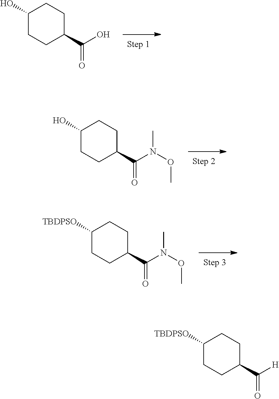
C1(O)CCC(C(O)=O)CC1.C1(O)CCC(C(N(OC)C)=O)CC1.C1([TBDPSO])CCC(C(N(OC)C)=O)CC1.C1([TBDPSO])CCC(C([H])=O)CC1
